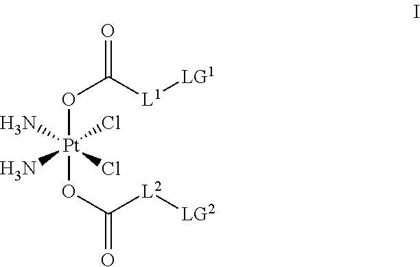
O(C([L1][LG1])=O)[Pt](OC([L2][LG2])=O)(N)(N)(Cl)Cl
